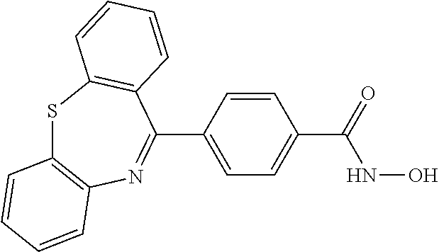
S1C2=C(N=C(C3=CC=C(C(NO)=O)C=C3)C3=C1C=CC=C3)C=CC=C2
